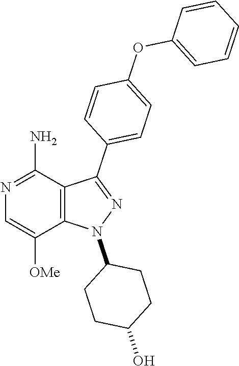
C12=C(C(N)=NC=C1[OMe])C(C1=CC=C(OC3=CC=CC=C3)C=C1)=NN2C1CCC(O)CC1
